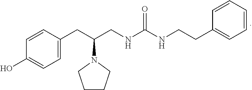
C1=C(CC(CNC(NCCC2=CC=CC=C2)=O)N2CCCC2)C=CC(O)=C1
